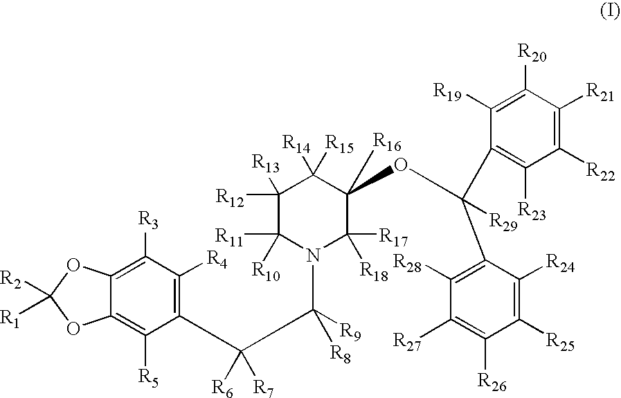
C1(C(C(N2C([R18])([R17])C([R16])(OC(C3=C([R28])C([R27])=C([R26])C([R25])=C3[R24])([R29])C3=C([R23])C([R22])=C([R21])C([R20])=C3[R19])C([R14])([R15])C([R12])([R13])C2([R11])[R10])([R9])[R8])([R6])[R7])=C([R4])C([R3])=C2C(=C1[R5])OC([R2])([R1])O2
